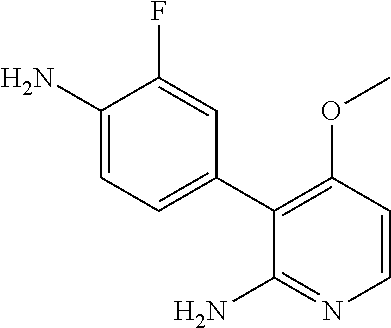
C1(N)=CC=C(C2=C(OC)C=CN=C2N)C=C1F
